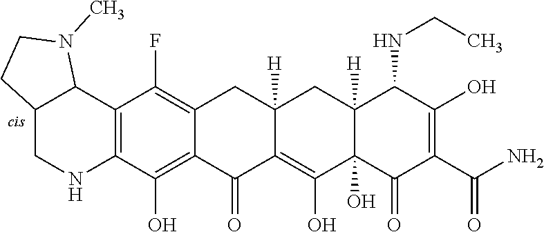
C12=C(O)C3=C(C(F)=C1CC1([H])C(=C(O)C4(O)C([H])(C1)C(NCC)C(O)=C(C(N)=O)C4=O)C2=O)C1C(CN3)CCN1C
